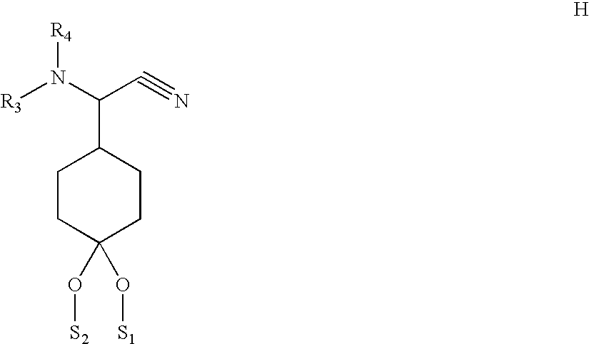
C1CC(O[S1])(O[S2])CCC1C(C#N)N([R3])[R4]
